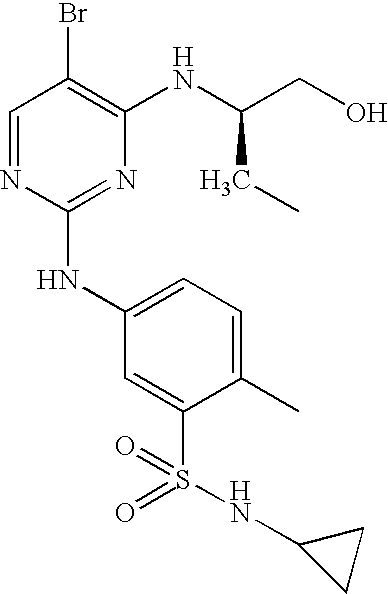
C1=NC(NC2=CC=C(C)C(S(=O)(=O)NC3CC3)=C2)=NC(NC(CO)CC)=C1Br
